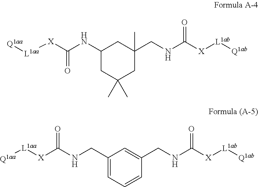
C1(NC([X][L1aa][Q1aa])=O)CC(C)(C)CC(CNC([X][L1ab][Q1ab])=O)(C)C1.C1(CNC([X][L1aa][Q1aa])=O)=CC=CC(CNC([X][L1ab][Q1ab])=O)=C1
